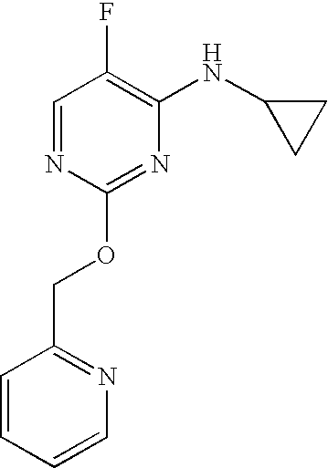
C1C(NC2=C(F)C=NC(OCC3=NC=CC=C3)=N2)C1
